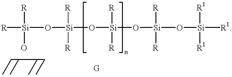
[R][Si](O[Si](O[Si]([R])([R])O[Si]([R])([R])O[Si]([R1])([R1])[R1])([R])[R])([R])O
